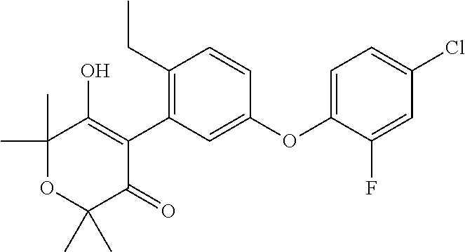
C1(C)(C)OC(C)(C)C(=O)C(C2=C(CC)C=CC(OC3=CC=C(Cl)C=C3F)=C2)=C1O
